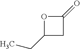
O1C(CC)CC1=O
